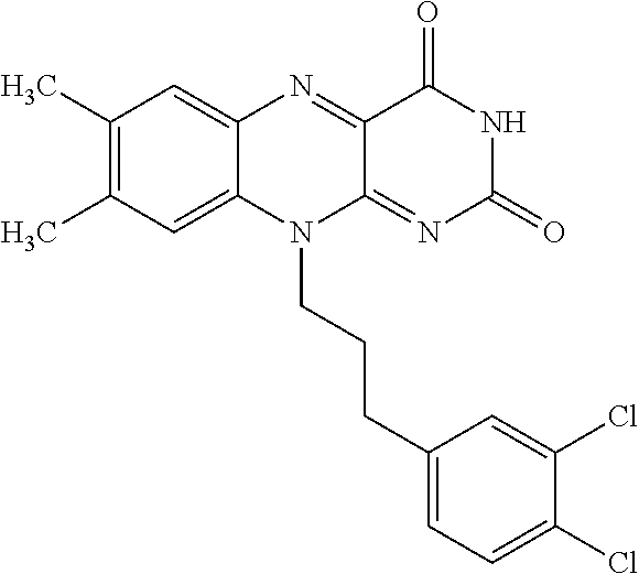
C1(C)=C(C)C=C2C(=C1)N=C1C(=NC(=O)NC1=O)N2CCCC1=CC=C(Cl)C(Cl)=C1
